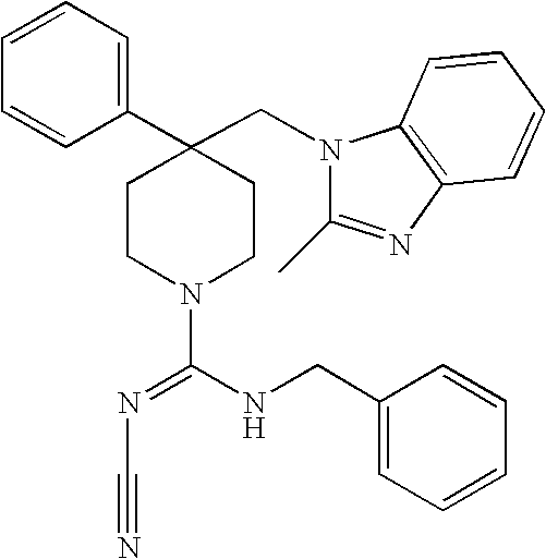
C1=CC(C2(CN3C(C)=NC4=C3C=CC=C4)CCN(C(=NC#N)NCC3=CC=CC=C3)CC2)=CC=C1
